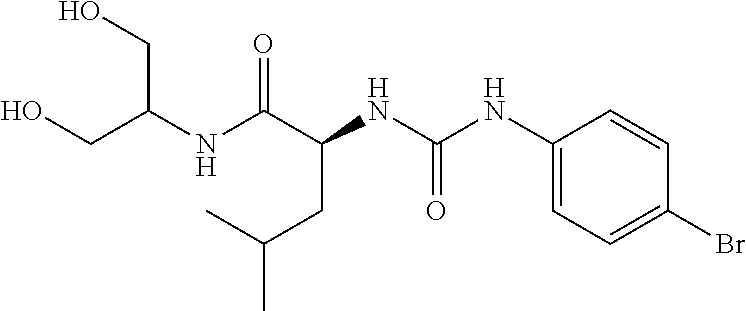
C(C)(CC(NC(=O)NC1=CC=C(Br)C=C1)C(NC(CO)CO)=O)C
